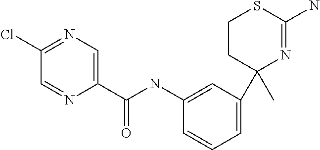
O=C(C1=CN=C(Cl)C=N1)NC1=CC(C2(C)N=C(N)SCC2)=CC=C1
